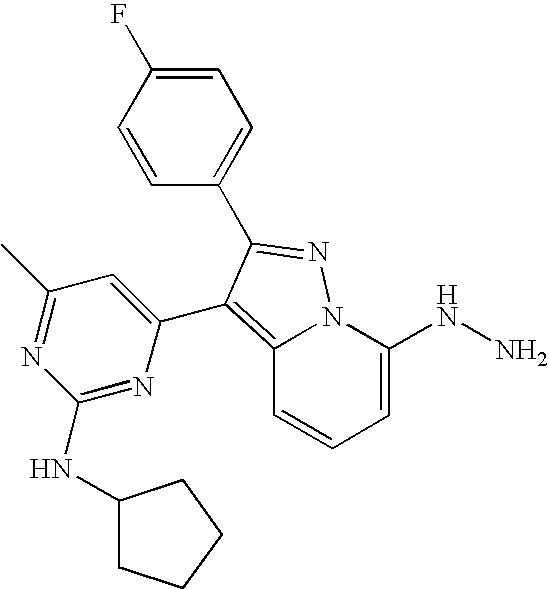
C12=C(C3=CC(C)=NC(NC4CCCC4)=N3)C(C3=CC=C(F)C=C3)=NN1C(NN)=CC=C2
